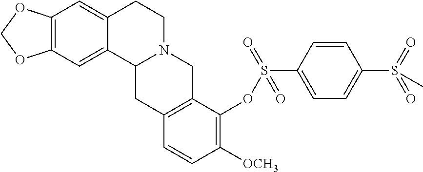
C12=C(C=C3C(=C1)CCN1C3CC3=C(C1)C(OS(C1=CC=C(S(=O)(=O)C)C=C1)(=O)=O)=C([OCH3])C=C3)OCO2
